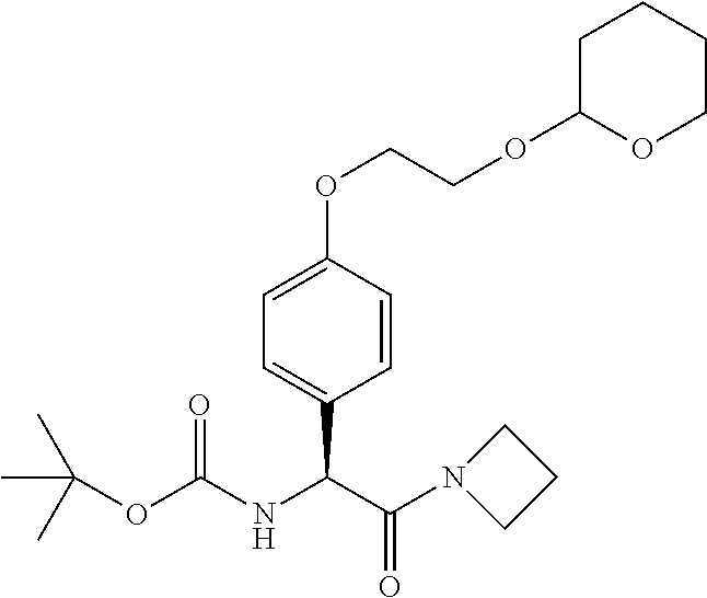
CC(OC(NC(C(N1CCC1)=O)C1=CC=C(OCCOC2OCCCC2)C=C1)=O)(C)C
